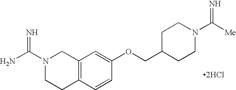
N1(C(N)=N)CCC2=C(C1)C=C(OCC1CCN(C([Me])=N)CC1)C=C2.[2HCl]
